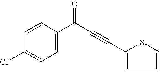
C1(Cl)=CC=C(C(C#CC2=CC=CS2)=O)C=C1
